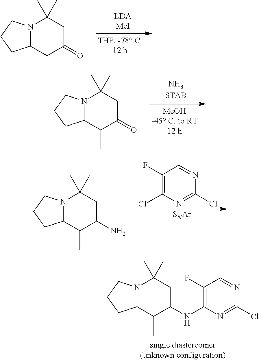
N12C(CC(=O)CC1(C)C)CCC2.N12C(C(C)C(=O)CC1(C)C)CCC2.N12C(C(C)C(N)CC1(C)C)CCC2.C1(F)=C(Cl)N=C(Cl)N=C1.[SNAr].N12C(C(C)C(NC3=C(F)C=NC(Cl)=N3)CC1(C)C)CCC2
